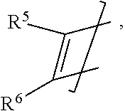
[R5]C(C)=C([R6])C
